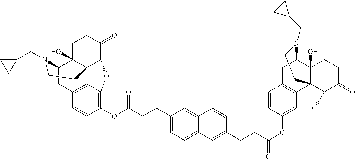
O(C(CCC1=CC=C2C(=C1)C=CC(CCC(OC1=C3C4=C(C=C1)CC1C5(O)C4(C(C(=O)CC5)O3)CCN1CC1CC1)=O)=C2)=O)C1=C2C3=C(C=C1)CC1C4(O)C3(C(C(=O)CC4)O2)CCN1CC1CC1
